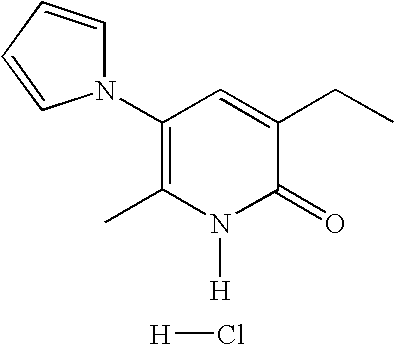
C1(N2C=CC=C2)=C(C)N([H])C(=O)C(CC)=C1.[H]Cl
